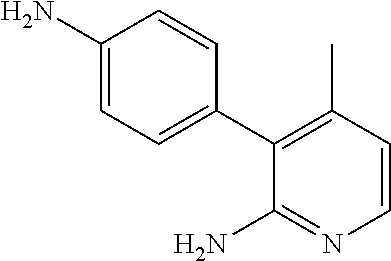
C1(N)=CC=C(C2=C(C)C=CN=C2N)C=C1
